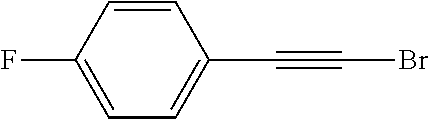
C1=CC(F)=CC=C1C#CBr
